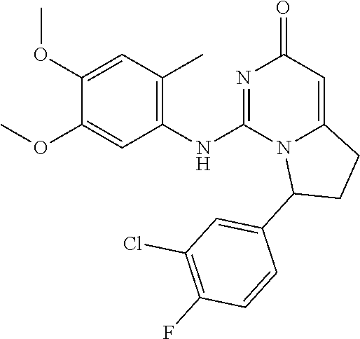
O(C1=CC(NC2=NC(=O)C=C3N2C(C2=CC(Cl)=C(F)C=C2)CC3)=C(C)C=C1OC)C
